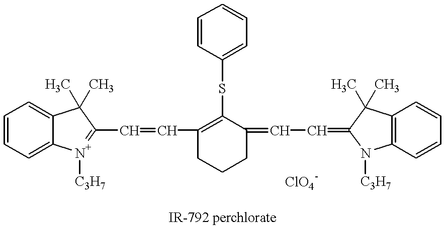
C1=CC=C2C(=C1)C(C)(C)C(C=CC1=C(SC3=CC=CC=C3)C(=CC=C3N([C3H7])C4=C(C=CC=C4)C3(C)C)CCC1)=[N+]2[C3H7]
